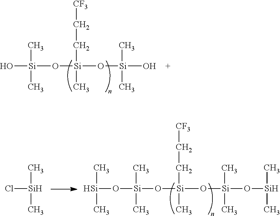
O[Si](O[Si](O[Si](O)(C)C)(CC[CF3])C)(C)C.O([Si](O[Si](O[Si](O[Si](C)C)(C)C)(CC[CF3])C)(C)C)[Si](C)C.Cl[Si](C)C
